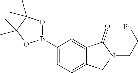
C1(B2OC(C)(C)C(C)(C)O2)=CC=C2C(=C1)C(=O)N(CC[Ph])C2
